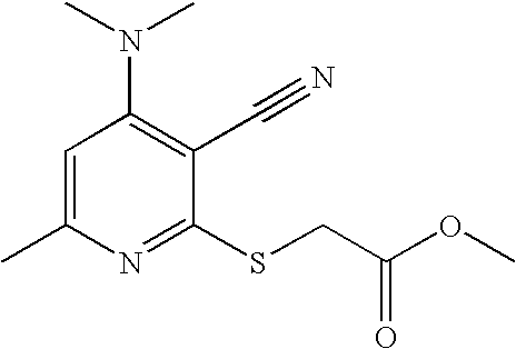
C1=C(C)N=C(SCC(OC)=O)C(C#N)=C1N(C)C
